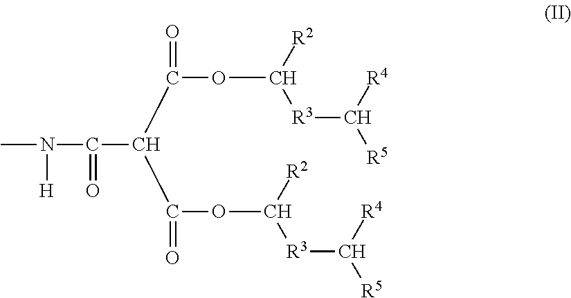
C(C(C(OC([R2])[R3]C([R4])[R5])=O)C(OC([R2])[R3]C([R4])[R5])=O)(N([H])C)=O
